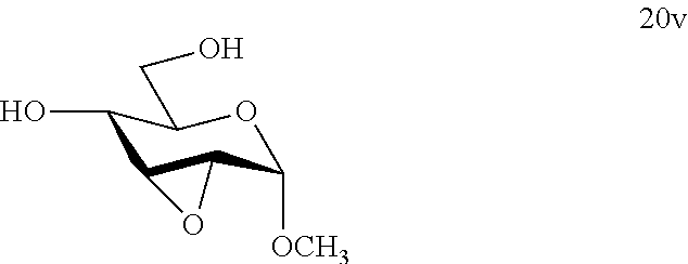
C12C(C([OCH3])OC(CO)C1O)O2
